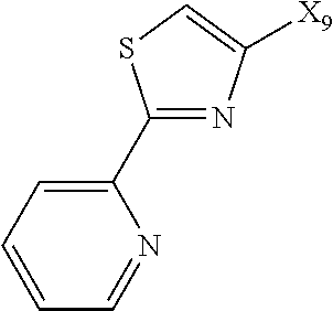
C1(C2=CC=CC=N2)=NC([X9])=CS1
